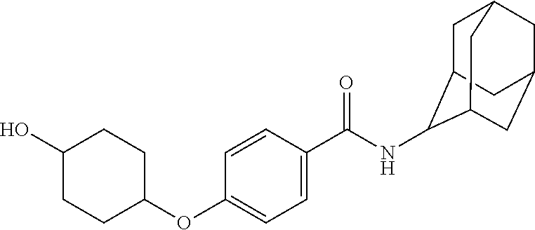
C1=CC(C(NC2C3CC4CC(CC2C4)C3)=O)=CC=C1OC1CCC(O)CC1
